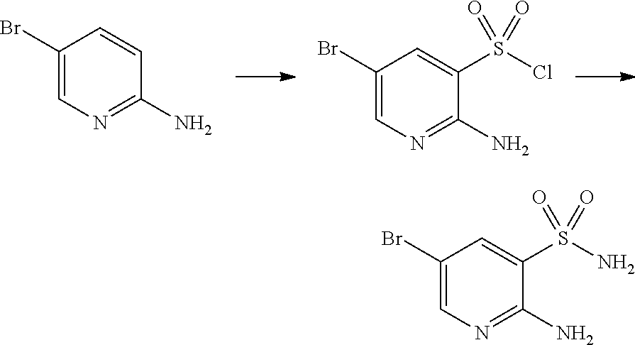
C1(Br)=CN=C(N)C=C1.C1(Br)=CN=C(N)C(S(Cl)(=O)=O)=C1.C1(Br)=CN=C(N)C(S(N)(=O)=O)=C1
